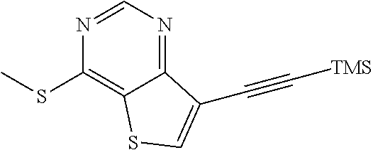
N1=CN=C2C(=C1SC)SC=C2C#C[TMS]
